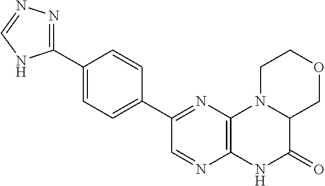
C12=C(N=C(C3=CC=C(C4=NN=CN4)C=C3)C=N1)N1C(C(=O)N2)COCC1
